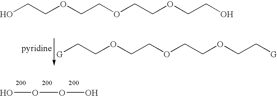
[G]CCOCCOCCOCC[G].OOOO.OCCOCCOCCOCCO
